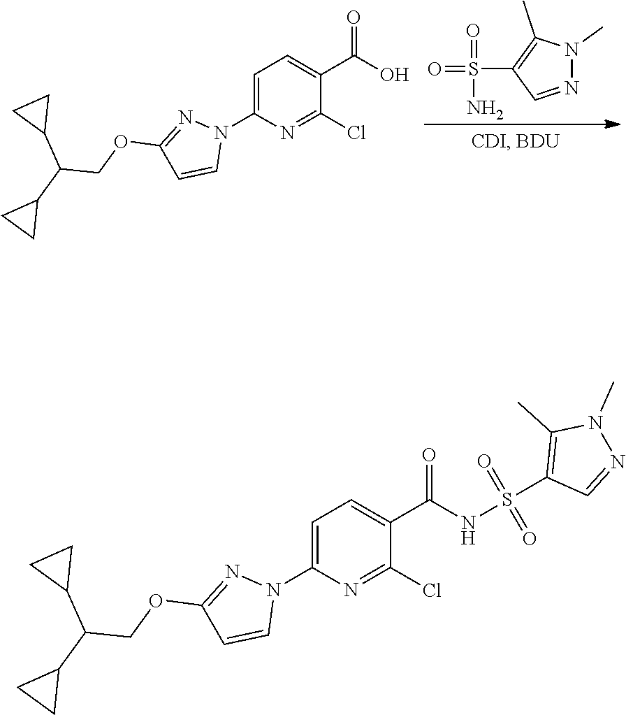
O=S(=O)(N)C1=C(C)N(C)N=C1.C1=C(N2N=C(OCC(C3CC3)C3CC3)C=C2)N=C(Cl)C(C(O)=O)=C1.C1=C(N2N=C(OCC(C3CC3)C3CC3)C=C2)N=C(Cl)C(C(NS(=O)(=O)C2=C(C)N(C)N=C2)=O)=C1
